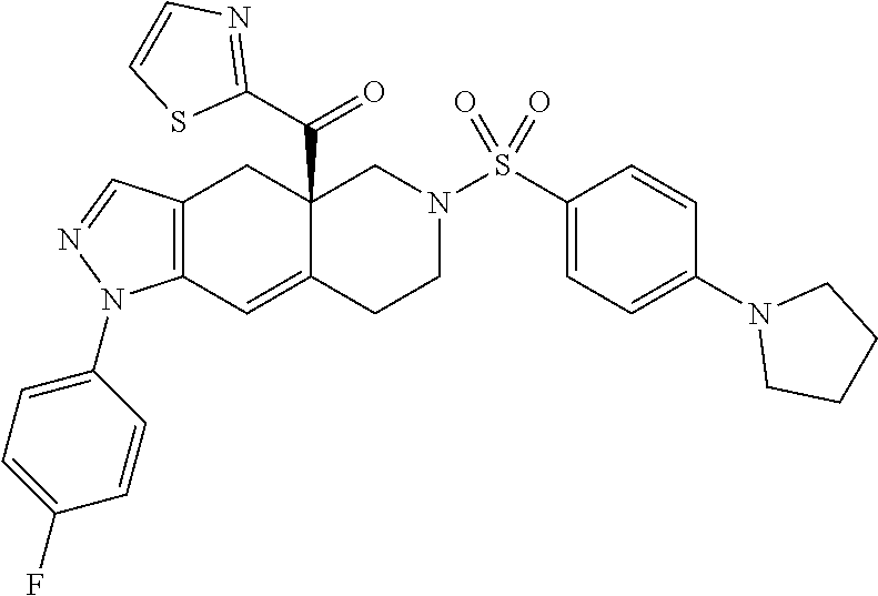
C12=C(C=C3C(C(C4=NC=CS4)=O)(C1)CN(S(C1=CC=C(N4CCCC4)C=C1)(=O)=O)CC3)N(C1=CC=C(F)C=C1)N=C2
